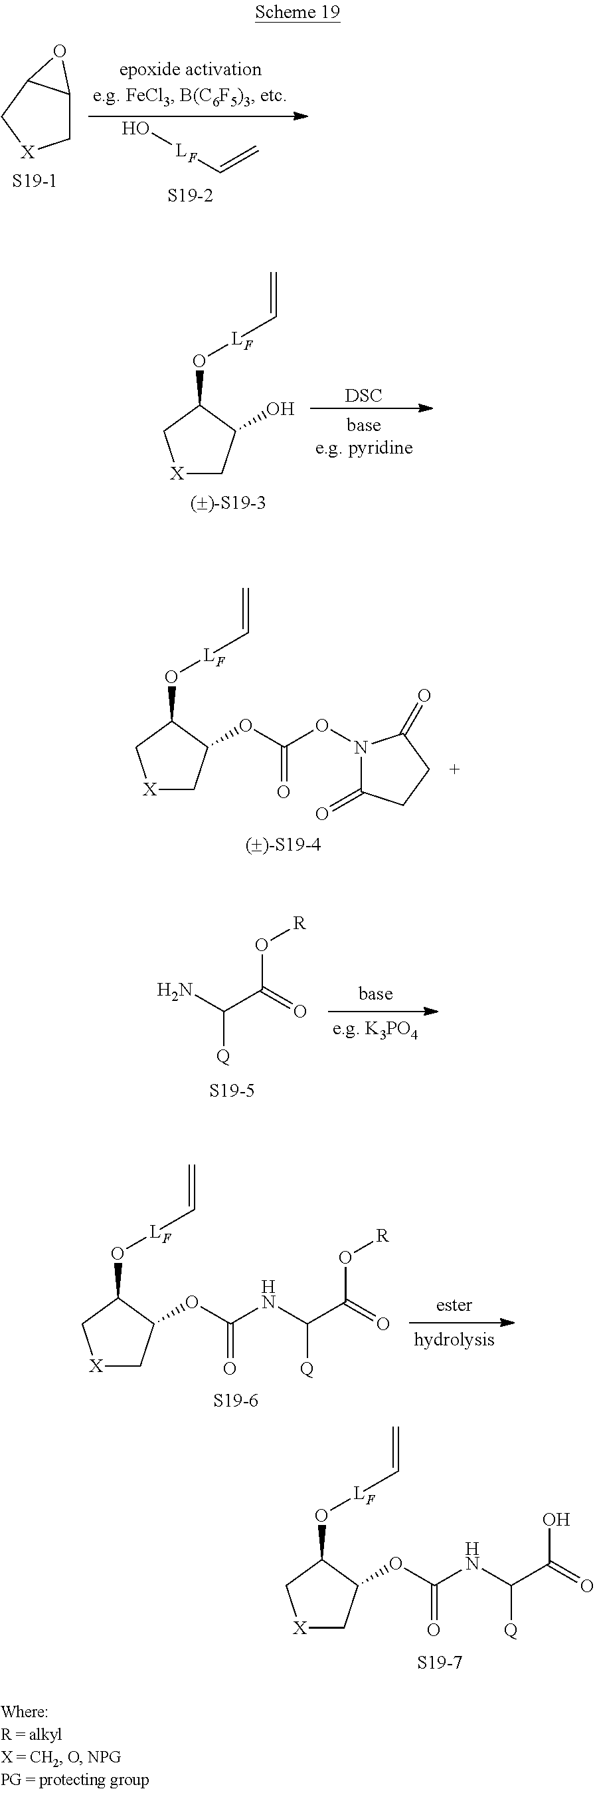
O[LF]C=C.[S19-2].C1C2C(C[X]1)O2.[S19-1].[DSC].[X]1CC(O)C(O[LF]C=C)C1.C(C(O[R])=O)([Q])N.[S19-5].[X]1CC(OC(ON2C(=O)CCC2=O)=O)C(O[LF]C=C)C1.[X]1CC(OC(NC([Q])C(O[R])=O)=O)C(O[LF]C=C)C1.[S19-6].[X]1CC(OC(NC([Q])C(O)=O)=O)C(O[LF]C=C)C1.[S19-7]
